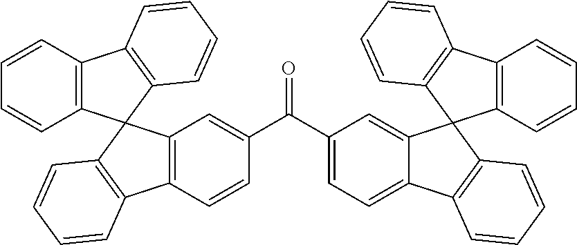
C12=C(C=CC=C1)C1=C(C23C2=C(C4=C3C=C(C(C3=CC=C5C(=C3)C3(C6=C5C=CC=C6)C5=C(C6=C3C=CC=C6)C=CC=C5)=O)C=C4)C=CC=C2)C=CC=C1
